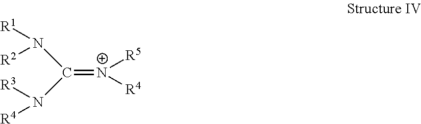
[R1]N([R2])C(N([R3])[R4])=[N+]([R5])[R4]
